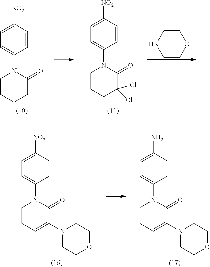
C1=CC([NO2])=CC=C1N1CCCCC1=O.C1=CC([NO2])=CC=C1N1CCCC(Cl)(Cl)C1=O.C1COCCN1.C1=CC([NO2])=CC=C1N1CCC=C(N2CCOCC2)C1=O.C1=CC(N)=CC=C1N1CCC=C(N2CCOCC2)C1=O
